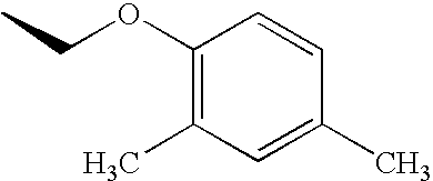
CCOC1=C(C)C=C(C)C=C1
